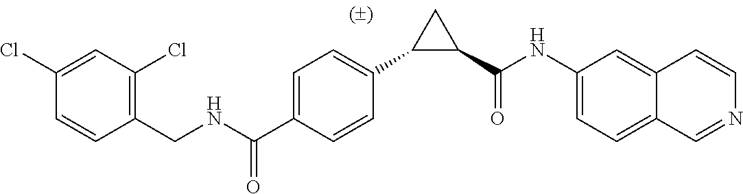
C1=C(C(NCC2=C(Cl)C=C(Cl)C=C2)=O)C=CC(C2C(C(NC3=CC=C4C=NC=CC4=C3)=O)C2)=C1
